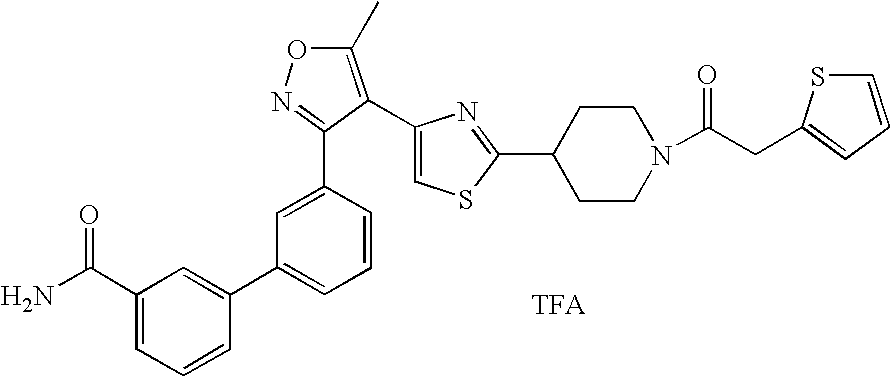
C1=C(C2=NOC(C)=C2C2=CSC(C3CCN(C(CC4=CC=CS4)=O)CC3)=N2)C=CC=C1C1=CC(C(N)=O)=CC=C1
